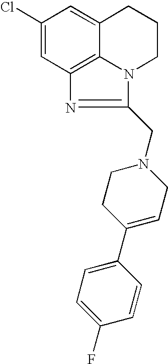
C1(Cl)=CC2=C3C(=C1)CCCN3C(CN1CCC(C3=CC=C(F)C=C3)=CC1)=N2
